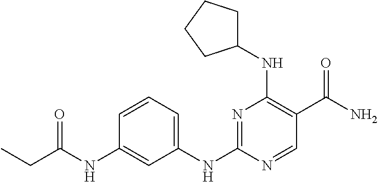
C1=CC=C(NC2=NC(NC3CCCC3)=C(C(N)=O)C=N2)C=C1NC(CC)=O
